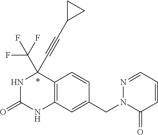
N1C(=O)NC2=C(C1(C#CC1CC1)C(F)(F)F)C=CC(CN1C(=O)C=CC=N1)=C2
